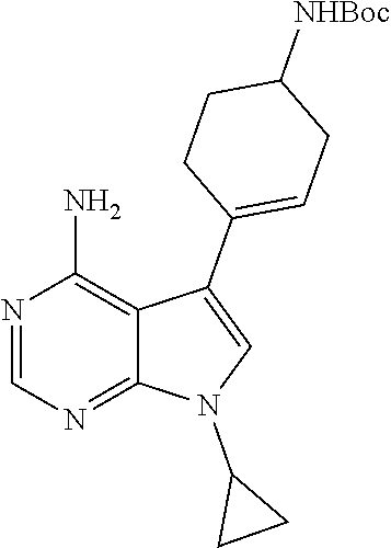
N1=CN=C2C(=C1N)C(C1=CCC([NHBoc])CC1)=CN2C1CC1
